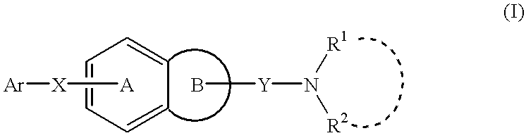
[Ar][X][A].C1=CC=CC=C1.B[Y]N([R2])[R1]
